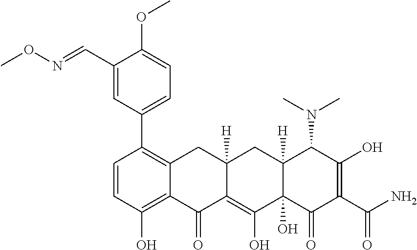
C1(C2=C3C(=C(O)C=C2)C(=O)C2=C(O)C4(O)C([H])(CC2([H])C3)C(N(C)C)C(O)=C(C(N)=O)C4=O)=CC=C(OC)C(C=NOC)=C1
